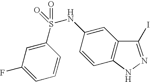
C1(S(NC2=CC3=C(C=C2)NN=C3I)(=O)=O)=CC(F)=CC=C1
